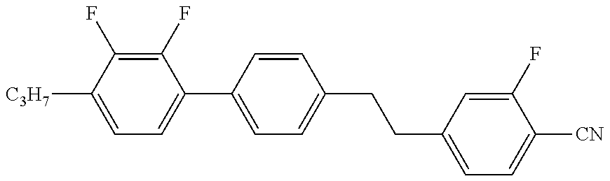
C1=C([C3H7])C(F)=C(F)C(C2=CC=C(CCC3=CC=C([CN])C(F)=C3)C=C2)=C1
